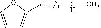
C1=COC([(CH2)11]C=C)=C1
